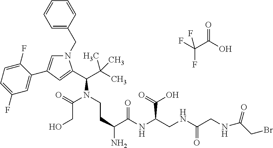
N1(CC2=CC=CC=C2)C=C(C2=CC(F)=CC=C2F)C=C1C(C(C)(C)C)N(CCC(C(NC(C(=O)O)CNC(=O)CNC(=O)CBr)=O)N)C(CO)=O.FC(C(O)=O)(F)F
